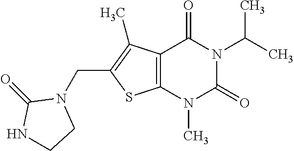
C12=C(N(C)C(=O)N(C(C)C)C1=O)SC(CN1C(=O)NCC1)=C2C
